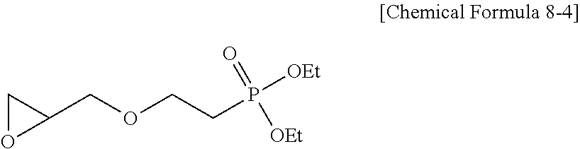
C1(COCCP([OEt])(=O)[OEt])CO1
